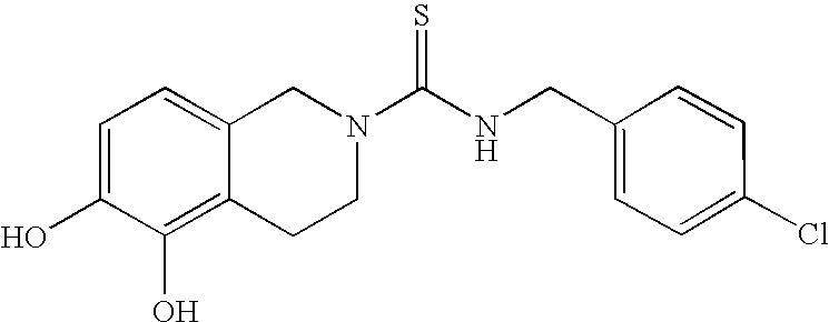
C1=C(O)C(O)=C2C(=C1)CN(C(NCC1=CC=C(Cl)C=C1)=S)CC2
